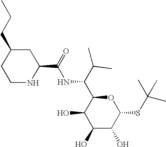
C1(O)C(O)C(SC(C)(C)C)OC(C(C(C)C)NC(=O)C2CC(CCC)CCN2)C1O
